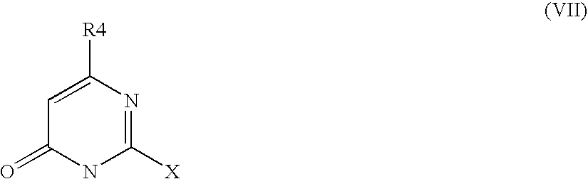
C1([X])=NC([R4])=CC(=O)N1
